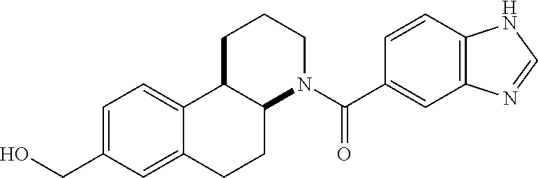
C12C(CCCN1C(C1=CC3=C(C=C1)NC=N3)=O)C1=CC=C(CO)C=C1CC2
